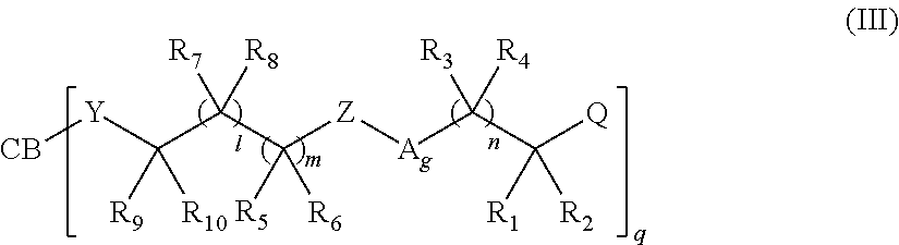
[Y](C(C(C([Z][Ag]C(C([Q])([R2])[R1])([R3])[R4])([R5])[R6])([R7])[R8])([R9])[R10])[CB]
